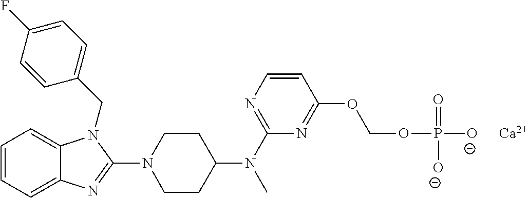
C1=CC=C2C(=C1)N(CC1=CC=C(F)C=C1)C(N1CCC(N(C3=NC=CC(OCOP(=O)([O-])[O-])=N3)C)CC1)=N2.[Ca]
